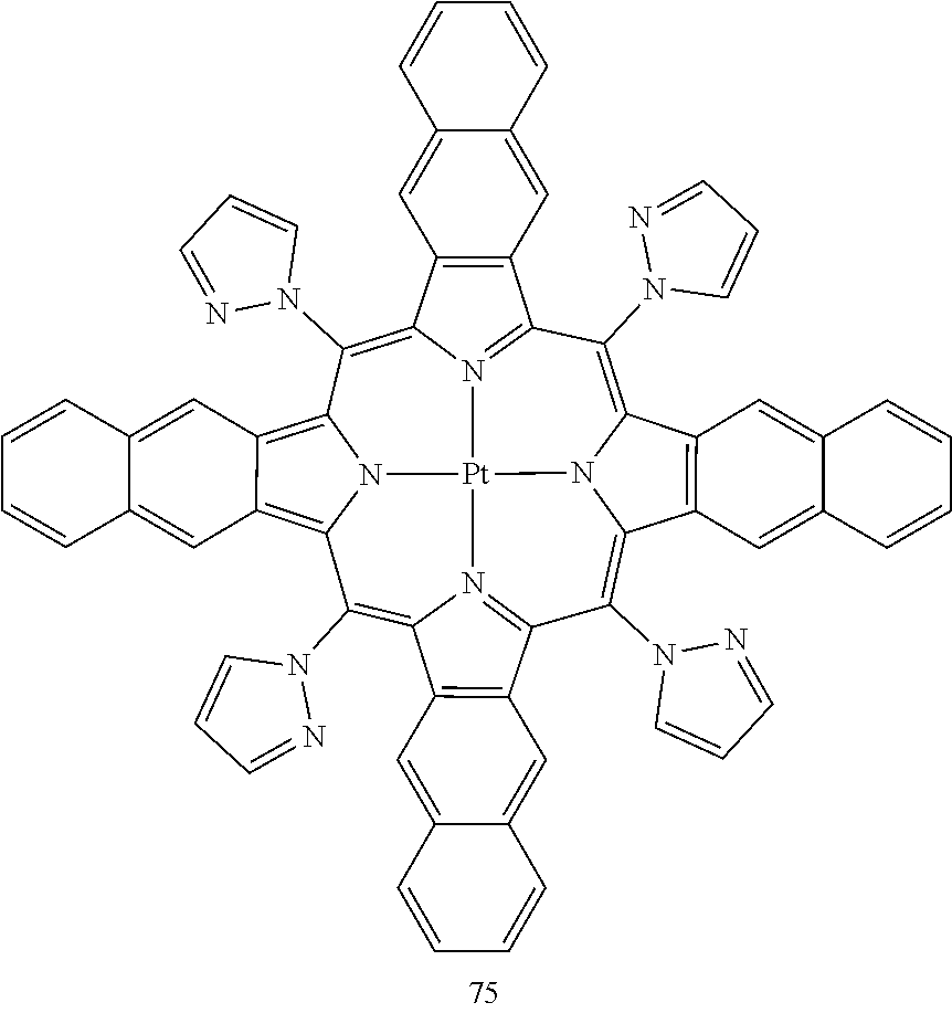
C1(N2C=CC=N2)=C2N3C(=C(N4C=CC=N4)C4=N5C(=C(N6C=CC=N6)C6=C7C(=C8N6[Pt]35N3=C1C1=C(C3=C8N3C=CC=N3)C=C3C(=C1)C=CC=C3)C=C1C(=C7)C=CC=C1)C1=C4C=C3C(=C1)C=CC=C3)C1=C2C=C2C(=C1)C=CC=C2
